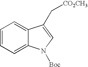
C1=CC=C2C(=C1)C(C[CO2CH3])=CN2[Boc]
